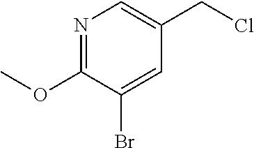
C1=C(Br)C(OC)=NC=C1CCl
